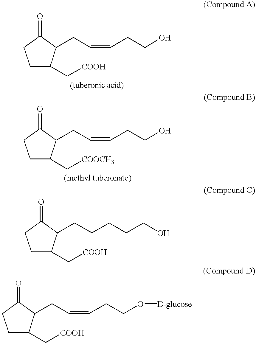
C1C(C[COOH])C(CC=CCCO)C(=O)C1.C1C(C[COOCH3])C(CC=CCCO)C(=O)C1.C1C(C[COOH])C(CCCCCO)C(=O)C1.C1C(C[COOH])C(CC=CCCO[D-glucose])C(=O)C1
